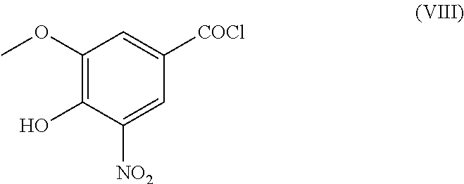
C1(OC)=C(O)C([NO2])=CC([COCl])=C1
